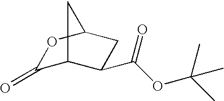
C1(=O)C2C(C(=O)OC(C)(C)C)CC(O1)C2
